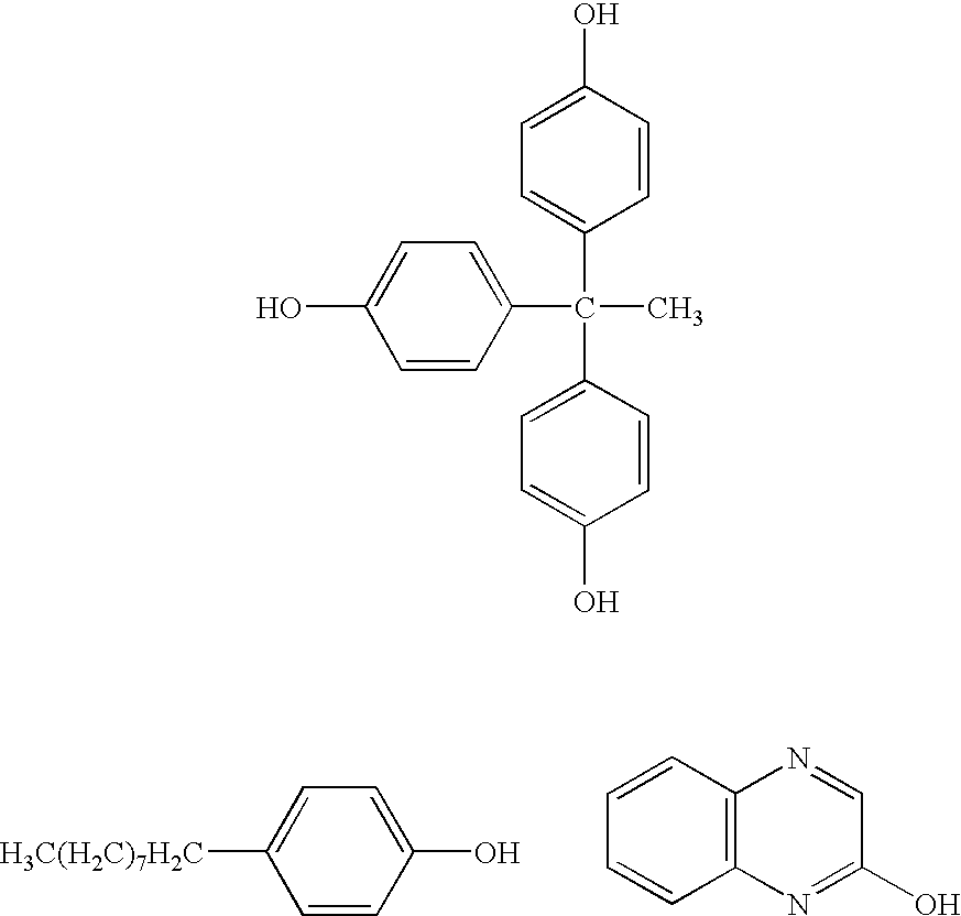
C1([H3C(H2C)7H2C])=CC=C(O)C=C1.C1=CC2=C(C=C1)N=C(O)C=N2.C1=C(O)C=CC(C(C2=CC=C(O)C=C2)(C2=CC=C(O)C=C2)C)=C1
